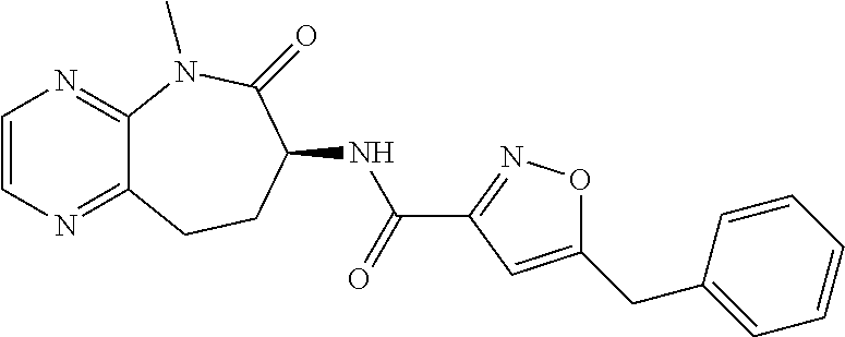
C1=CN=C2C(=N1)N(C)C(=O)C(NC(C1=NOC(CC3=CC=CC=C3)=C1)=O)CC2
